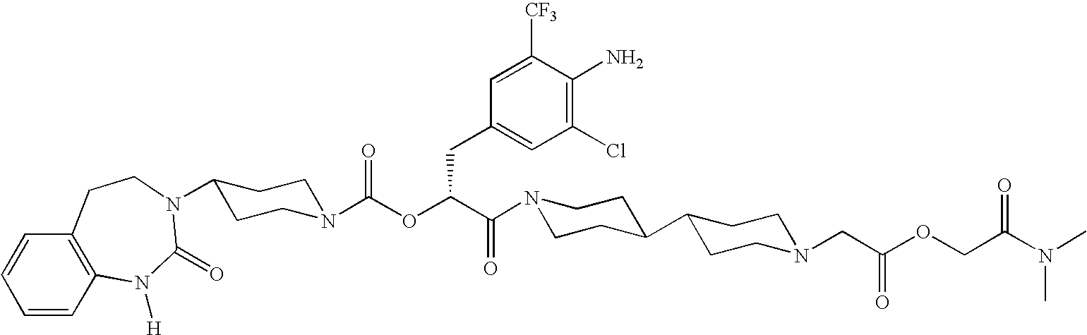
N1(C(C(OC(N2CCC(N3C(=O)N([H])C4=C(C=CC=C4)CC3)CC2)=O)CC2=CC(Cl)=C(N)C([CF3])=C2)=O)CCC(C2CCN(CC(OCC(N(C)C)=O)=O)CC2)CC1
